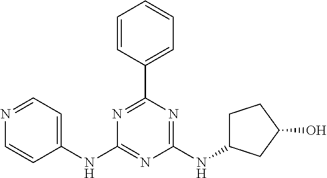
C1(NC2=NC(NC3CCC(O)C3)=NC(C3=CC=CC=C3)=N2)=CC=NC=C1
